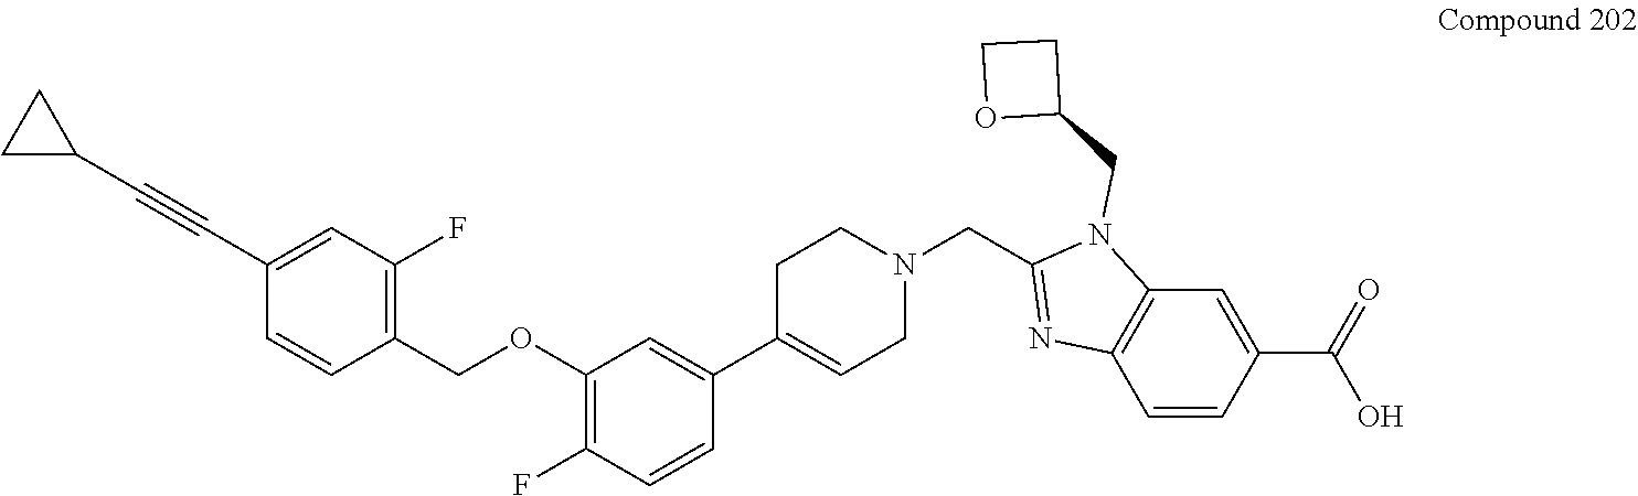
C1(COC2=C(F)C=CC(C3=CCN(CC4=NC5=C(N4CC4CCO4)C=C(C(=O)O)C=C5)CC3)=C2)=C(F)C=C(C#CC2CC2)C=C1
